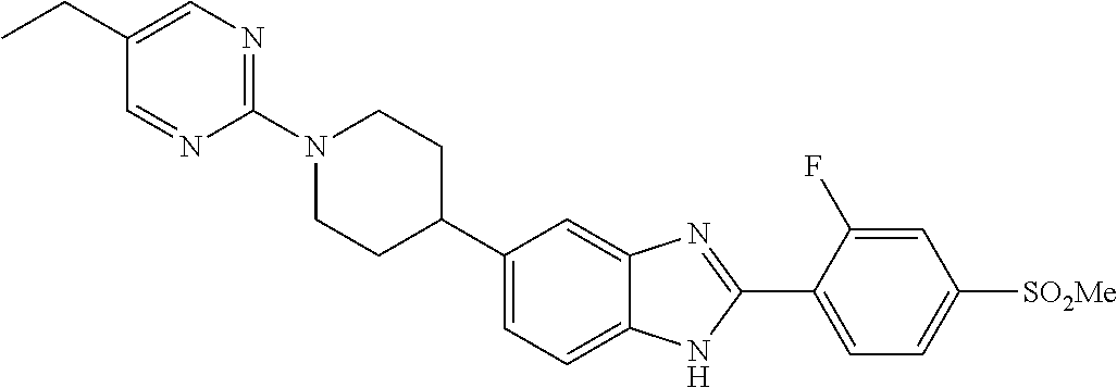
N1(C2=NC=C(CC)C=N2)CCC(C2=CC=C3C(=C2)N=C(C2=CC=C([SO2Me])C=C2F)N3)CC1
